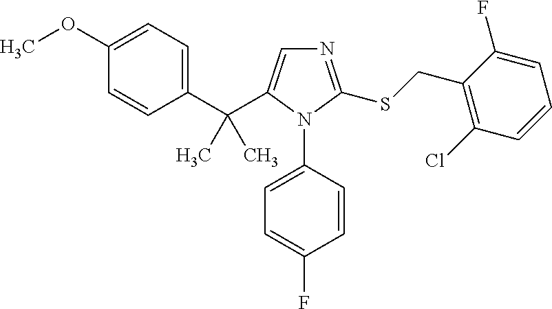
C1(OC)=CC=C(C(C2=CN=C(SCC3=C(Cl)C=CC=C3F)N2C2=CC=C(F)C=C2)(C)C)C=C1
